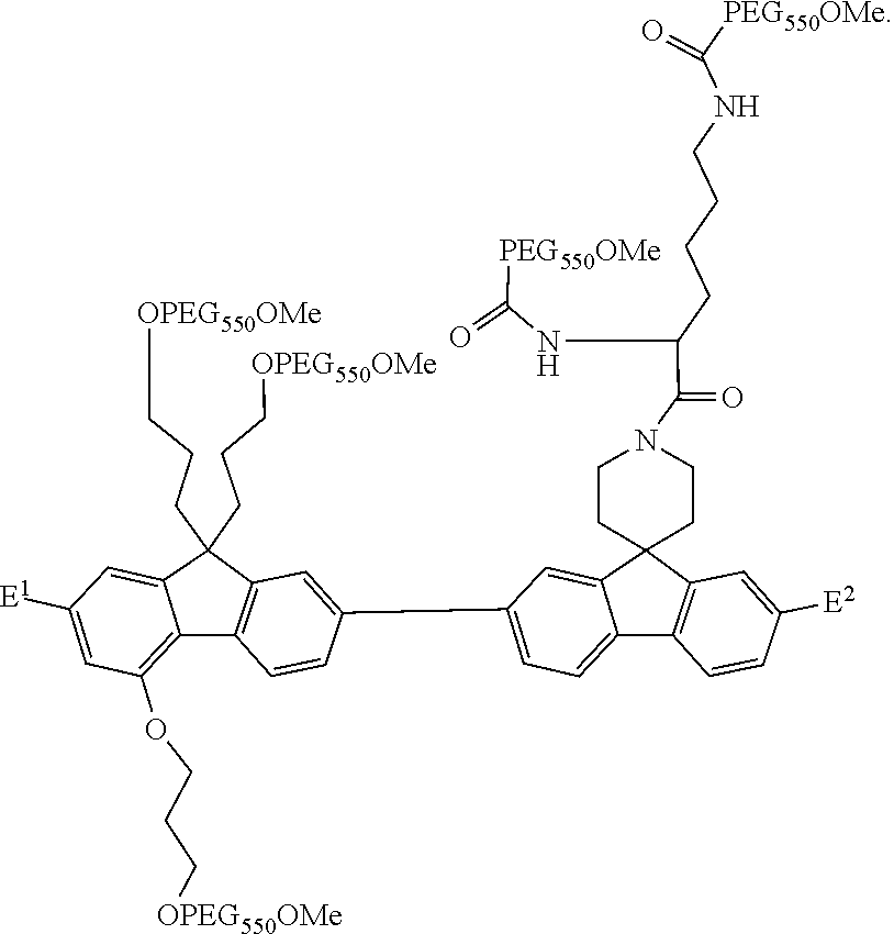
C12=C(OCCC[OPEG550OMe])C=C([E1])C=C1C(CCC[OPEG550OMe])(CCC[OPEG550OMe])C1=C2C=CC(C2=CC=C3C4=C(C5(C3=C2)CCN(C(=O)C(NC(=O)[PEG550OMe])CCCCNC([PEG550OMe])=O)CC5)C=C([E2])C=C4)=C1
